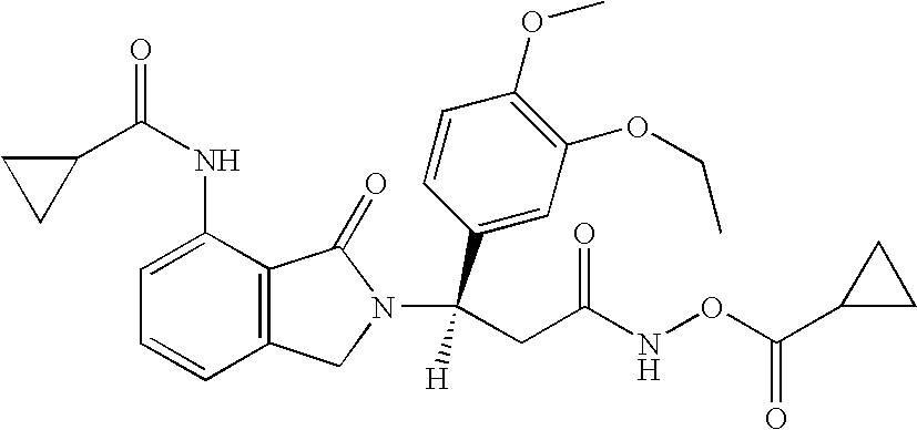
C1=C(NC(=O)C2CC2)C2=C(C=C1)CN(C(C1=CC(OCC)=C(OC)C=C1)([H])CC(NOC(C1CC1)=O)=O)C2=O
